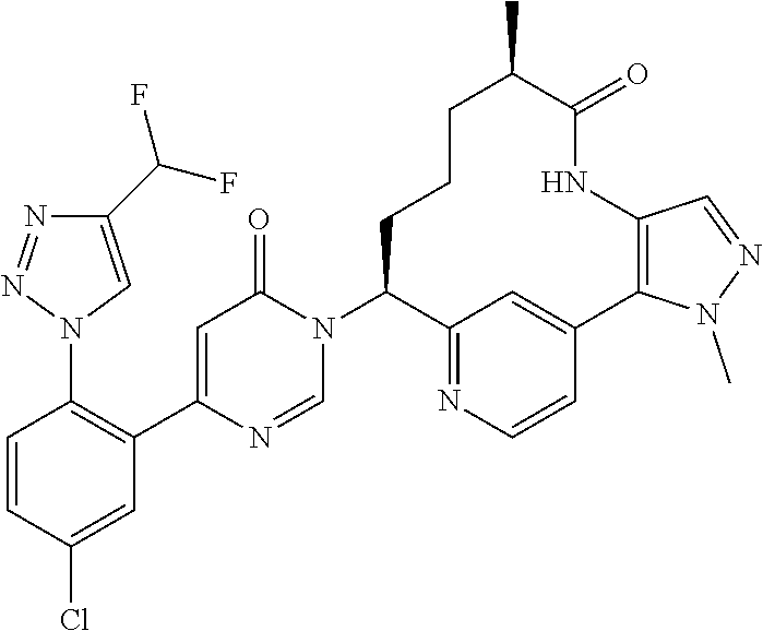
C1(C(F)F)=CN(C2=C(C3=CC(=O)N(C4CCCC(C)C(=O)NC5=C(C6=CC4=NC=C6)N(C)N=C5)C=N3)C=C(Cl)C=C2)N=N1
